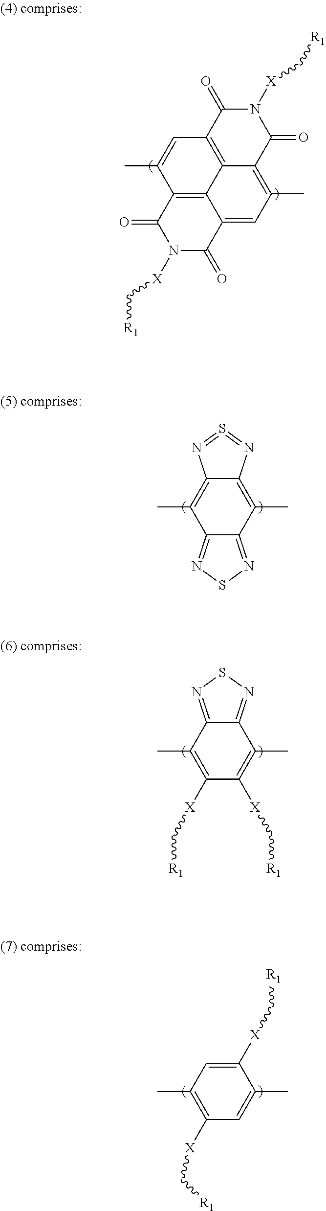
C12=C3C(=O)N([X]C[R1])C(=O)C1=CC(C)=C1C2=C(C(=O)N([X]C[R1])C1=O)C=C3C.C12=NSN=C1C(C)=C1C(=C2C)N=S=N1.C1([X]C[R1])=C(C)C2=NSN=C2C(C)=C1[X]C[R1].C1([X]C[R1])=CC(C)=C([X]C[R1])C=C1C
